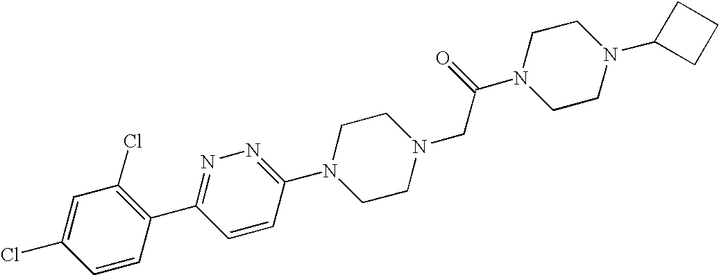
C1=CC(C2=NN=C(N3CCN(CC(N4CCN(C5CCC5)CC4)=O)CC3)C=C2)=C(Cl)C=C1Cl
